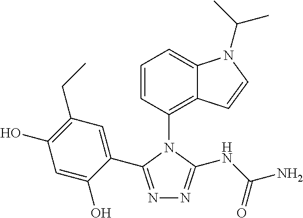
C1=CC(N2C(C3=CC(CC)=C(O)C=C3O)=NN=C2NC(N)=O)=C2C(=C1)N(C(C)C)C=C2
